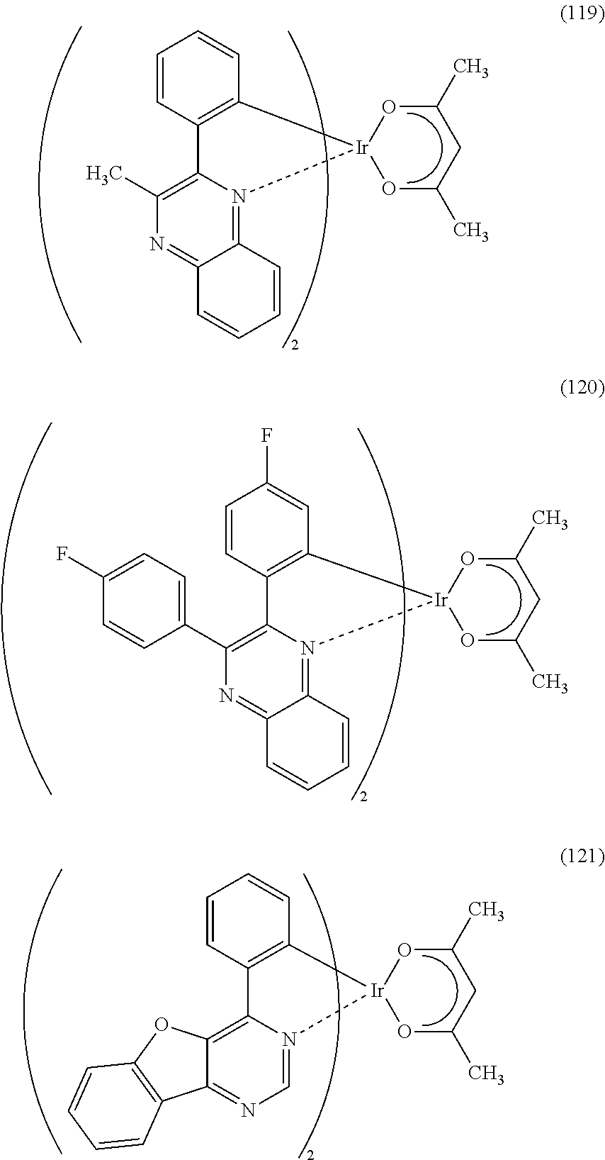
N1=C2C(=N3C(=C1C)C1=C(C=CC=C1)[Ir]31OC(C)CC(C)O1)C=CC=C2.N1=C2C(=N3C(=C1C1=CC=C(F)C=C1)C1=C(C=C(F)C=C1)[Ir]31OC(C)CC(C)O1)C=CC=C2.C12=NC=N3C(=C1OC1=C2C=CC=C1)C1=C(C=CC=C1)[Ir]31OC(C)CC(C)O1
